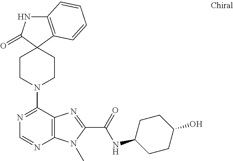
C12=C(C=CC=C1)C1(C(=O)N2)CCN(C2=NC=NC3=C2N=C(C(NC2CCC(O)CC2)=O)N3C)CC1
